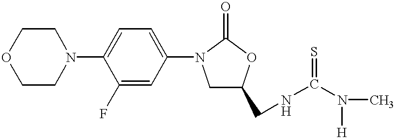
C1CN(C2=CC=C(N3CC(CNC(=S)N(C)[H])OC3=O)C=C2F)CCO1
